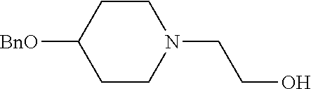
N1(CCO)CCC([BnO])CC1
